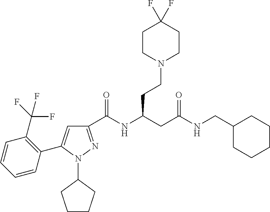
C1(C(NC(CC(NCC2CCCCC2)=O)CCN2CCC(F)(F)CC2)=O)=NN(C2CCCC2)C(C2=C(C(F)(F)F)C=CC=C2)=C1
